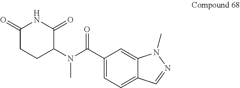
C1(N(C(C2=CC=C3C(=C2)N(C)N=C3)=O)C)C(=O)NC(=O)CC1
